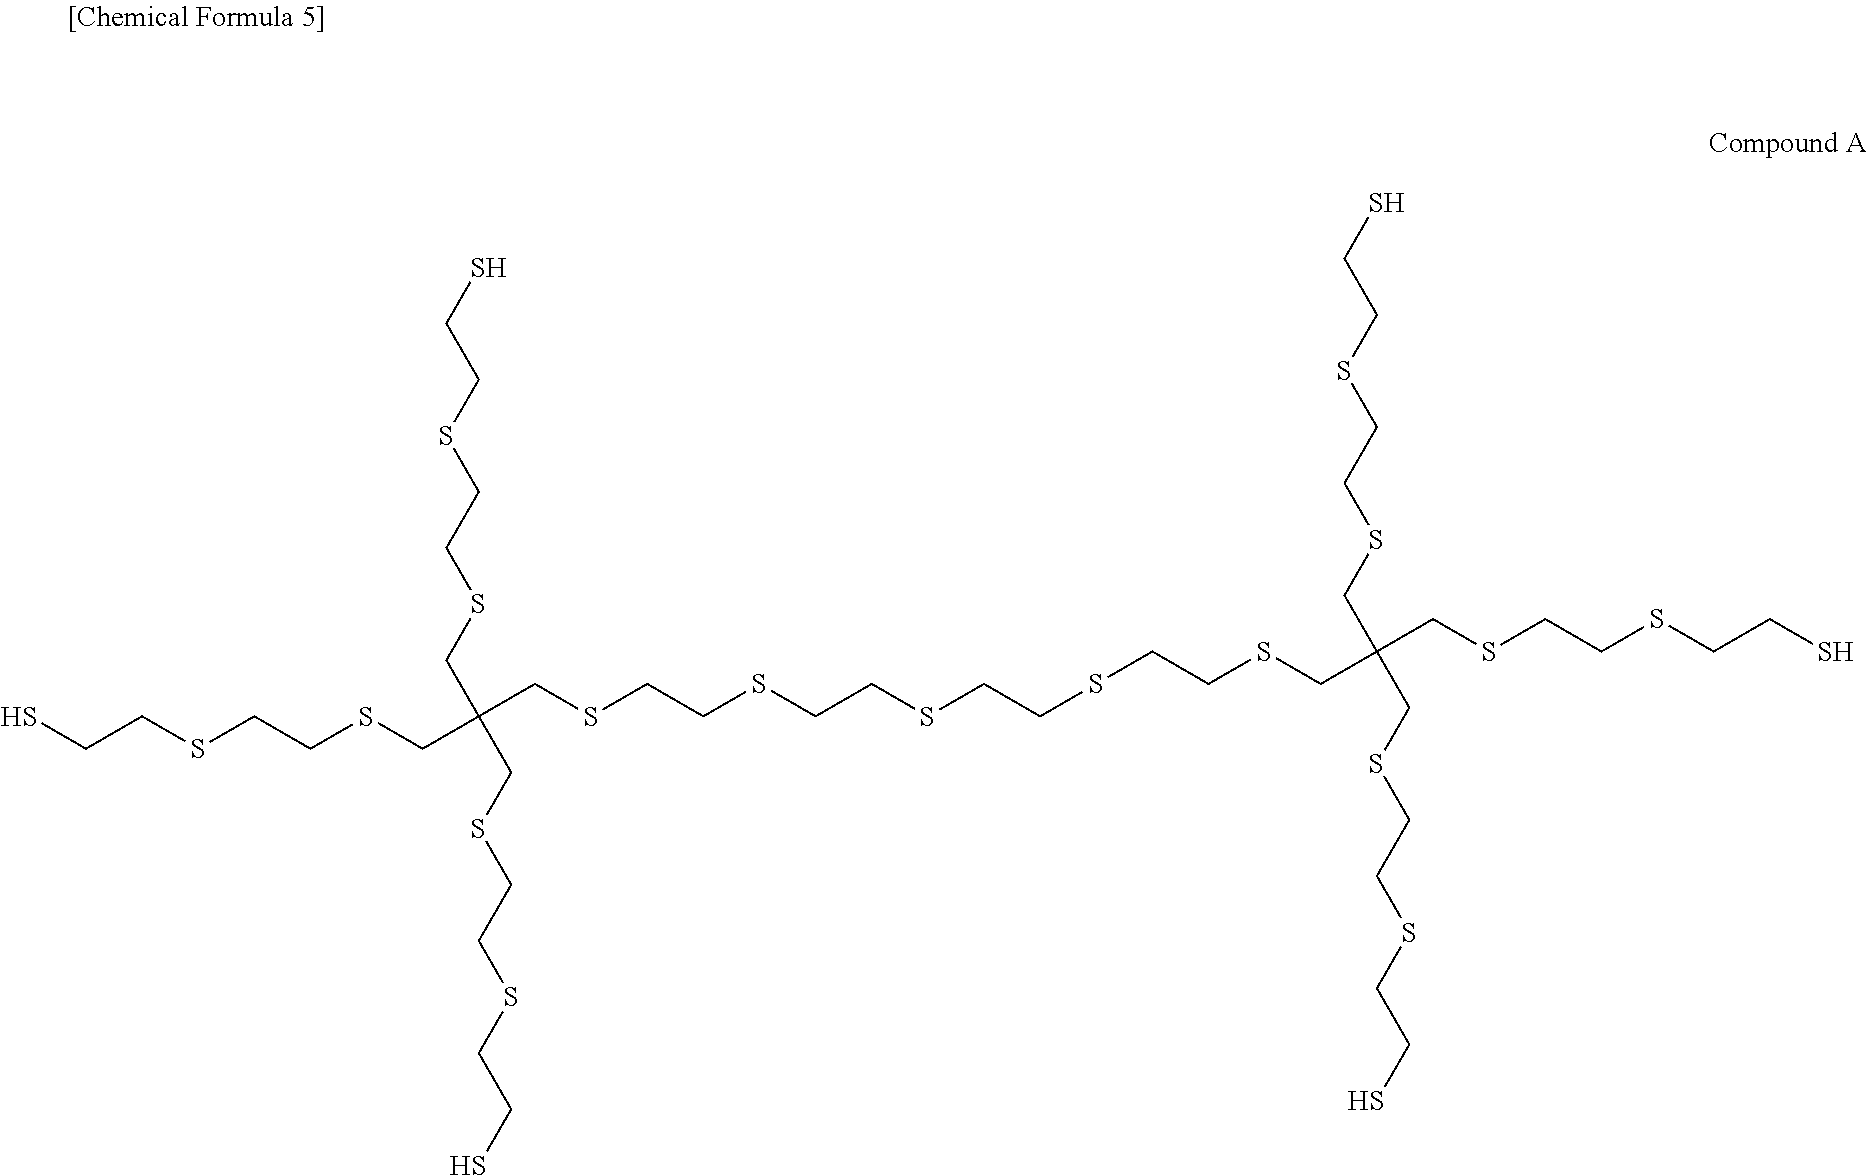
SCCSCCSCC(CSCCSCCS)(CSCCSCCS)CSCCSCCSCCSCCSCC(CSCCSCCS)(CSCCSCCS)CSCCSCCS
